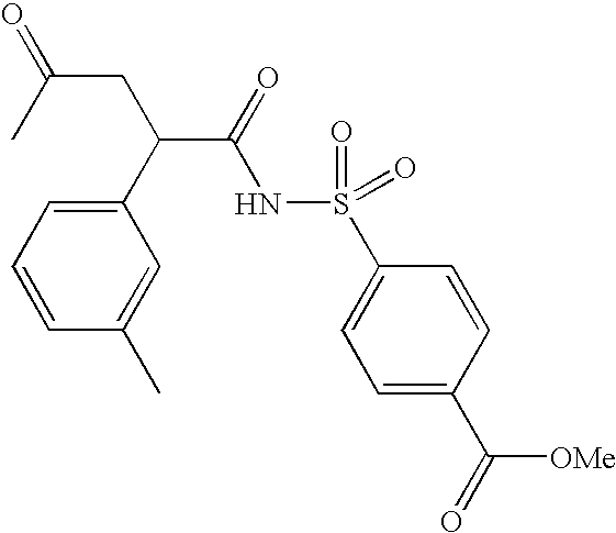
C1=C(C(C(NS(C2=CC=C(C([OMe])=O)C=C2)(=O)=O)=O)CC(C)=O)C=C(C)C=C1
